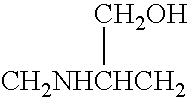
[CH2OH][CH2NHCHCH2]
